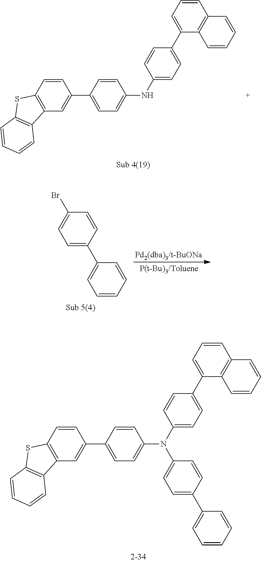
C1=CC2=C(C=C1C1=CC=C(NC3=CC=C(C4=CC=CC5=C4C=CC=C5)C=C3)C=C1)C1=C(S2)C=CC=C1.C1=CC2=C(C=C1C1=CC=C(N(C3=CC=C(C4=CC=CC5=C4C=CC=C5)C=C3)C3=CC=C(C4=CC=CC=C4)C=C3)C=C1)C1=C(S2)C=CC=C1.BrC1=CC=C(C2=CC=CC=C2)C=C1
